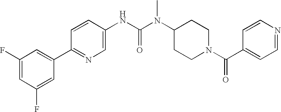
C1(F)=CC(F)=CC(C2=NC=C(NC(N(C3CCN(C(=O)C4=CC=NC=C4)CC3)C)=O)C=C2)=C1
